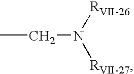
CCN([RVII-27])[RVII-26]
